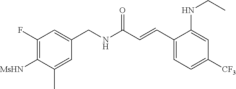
C1(F)=C([MsHN])C(C)=CC(CNC(C=CC2=CC=C([CF3])C=C2NCC)=O)=C1
